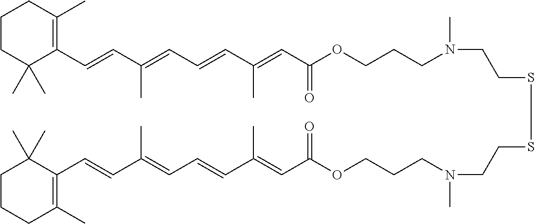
C1C(C)(C)C(C=CC(=CC=CC(=CC(OCCCN(CCSSCCN(CCCOC(C=C(C=CC=C(C=CC2=C(C)CCCC2(C)C)C)C)=O)C)C)=O)C)C)=C(C)CC1
